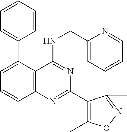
C1=CC=CC=C1C1=CC=CC2=C1C(NCC1=CC=CC=N1)=NC(C1=C(C)ON=C1C)=N2
